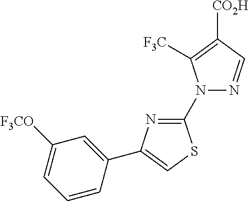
C1([F3CO])=CC=CC(C2=CSC(N3N=CC([CO2H])=C3[F3C])=N2)=C1
